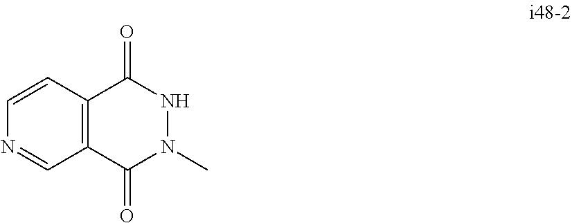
C1=CN=CC2=C1C(=O)NN(C)C2=O
